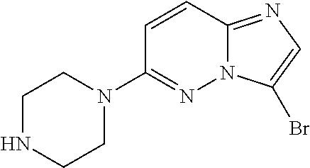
N1(C2=NN3C(=NC=C3Br)C=C2)CCNCC1
